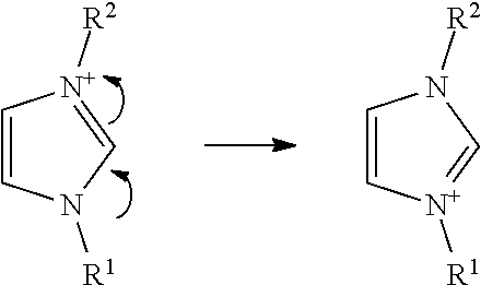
C1=CN([R1])C=[N+]1[R2].C1=C[N+]([R1])=CN1[R2]
